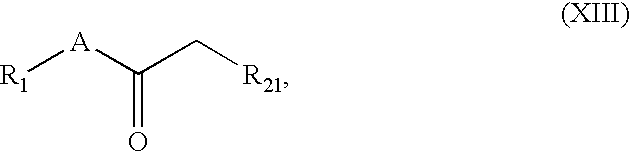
[R1][A]C(C[R21])=O
